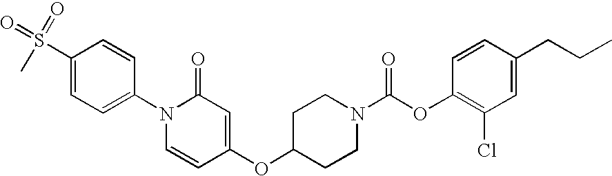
C1(S(=O)(=O)C)=CC=C(N2C=CC(OC3CCN(C(OC4=C(Cl)C=C(CCC)C=C4)=O)CC3)=CC2=O)C=C1
